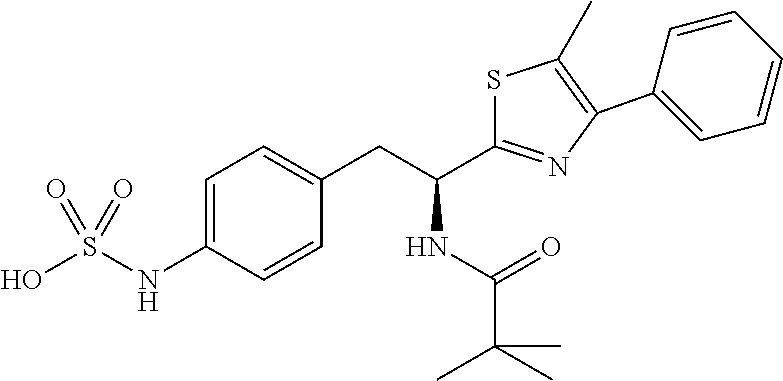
C(CC1=CC=C(NS(O)(=O)=O)C=C1)(NC(=O)C(C)(C)C)C1=NC(C2=CC=CC=C2)=C(C)S1
